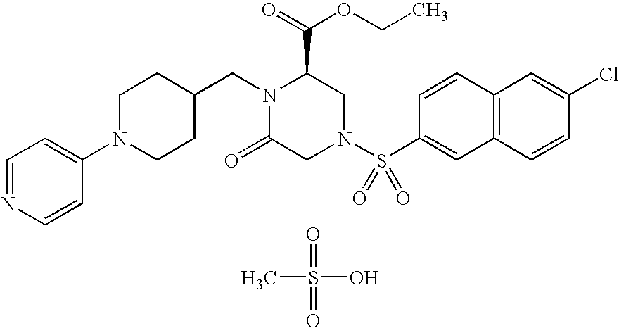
C1=NC=CC(N2CCC(CN3C(=O)CN(S(C4=CC5=C(C=C4)C=C(Cl)C=C5)(=O)=O)CC3C(=O)OCC)CC2)=C1.CS(O)(=O)=O
